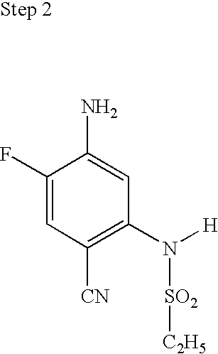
C1(F)=CC([CN])=C(N([SO2][C2H5])[H])C=C1N
